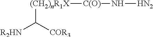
[(CH2)nR1X](C([COR3])[R2HN])[C(O)]N[HN2]
